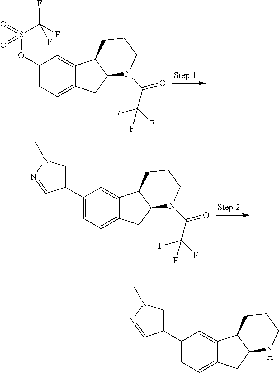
C1(OS(=O)(C(F)(F)F)=O)=CC=C2C(=C1)C1C(C2)N(C(=O)C(F)(F)F)CCC1.C1(C2=CN(C)N=C2)=CC=C2C(=C1)C1C(C2)N(C(=O)C(F)(F)F)CCC1.C1(C2=CN(C)N=C2)=CC=C2C(=C1)C1C(C2)NCCC1
